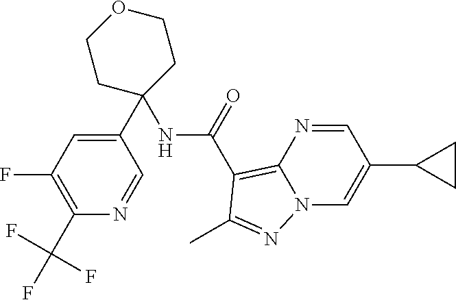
C1(C2=CC(F)=C(C(F)(F)F)N=C2)(NC(C2=C3N=CC(C4CC4)=CN3N=C2C)=O)CCOCC1
